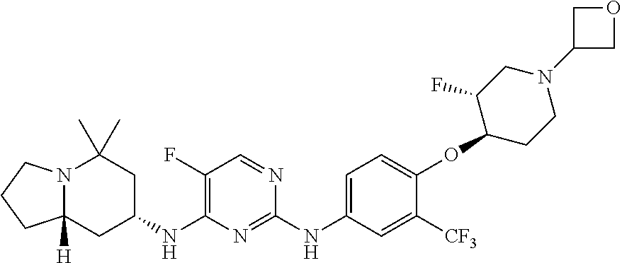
N12C([H])(CC(NC3=C(F)C=NC(NC4=CC=C(OC5CCN(C6COC6)CC5F)C([CF3])=C4)=N3)CC1(C)C)CCC2
